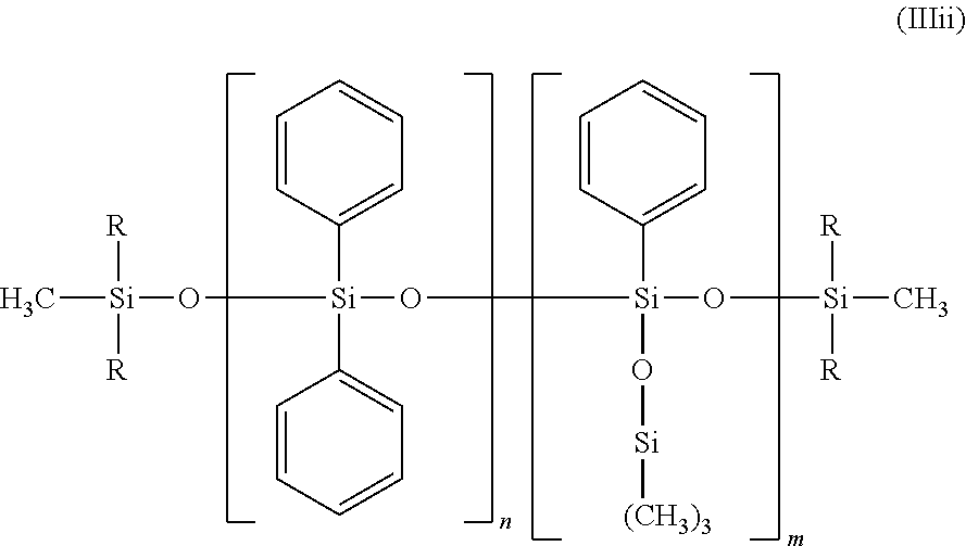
C[Si]([R])([R])OC[Si](O[Si](O[Si](C)([R])[R])(C1=CC=CC=C1)O[Si][(CH3)3])(C1=CC=CC=C1)C1=CC=CC=C1
